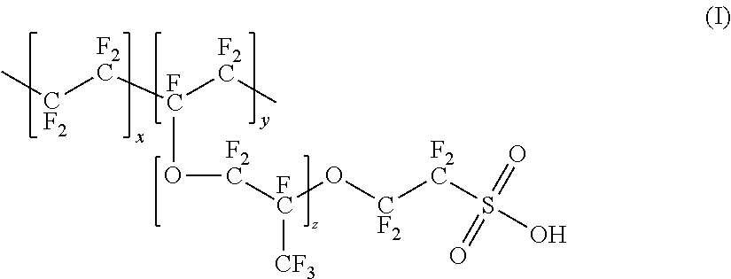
[CF2]([F2C][FC]([F2C]C)O[F2C][FC](O[CF2][F2C]S(O)(=O)=O)[CF3])C
